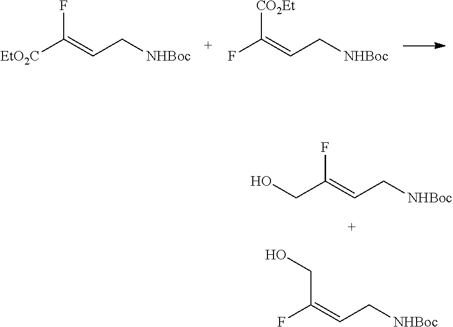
C(=CC[NHBoc])([EtO2C])F.C(=CC[NHBoc])(F)[CO2Et].C(=CC[NHBoc])(CO)F.C(=CC[NHBoc])(F)CO
